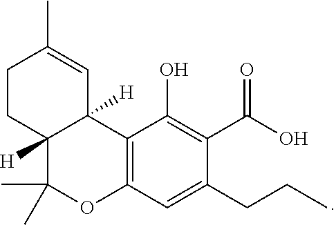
C12=C(C=C(CCC)C(C(O)=O)=C1O)OC(C)(C)C1([H])C2([H])C=C(C)CC1
